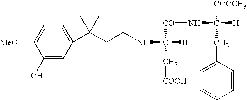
C1=C([MeO])C(O)=CC(C(CCNC([H])([CO]NC([H])([COOCH3])CC2=CC=CC=C2)C[COOH])(C)C)=C1
